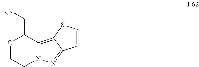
C12=C3C(=NN1CCOC2CN)C=CS3
